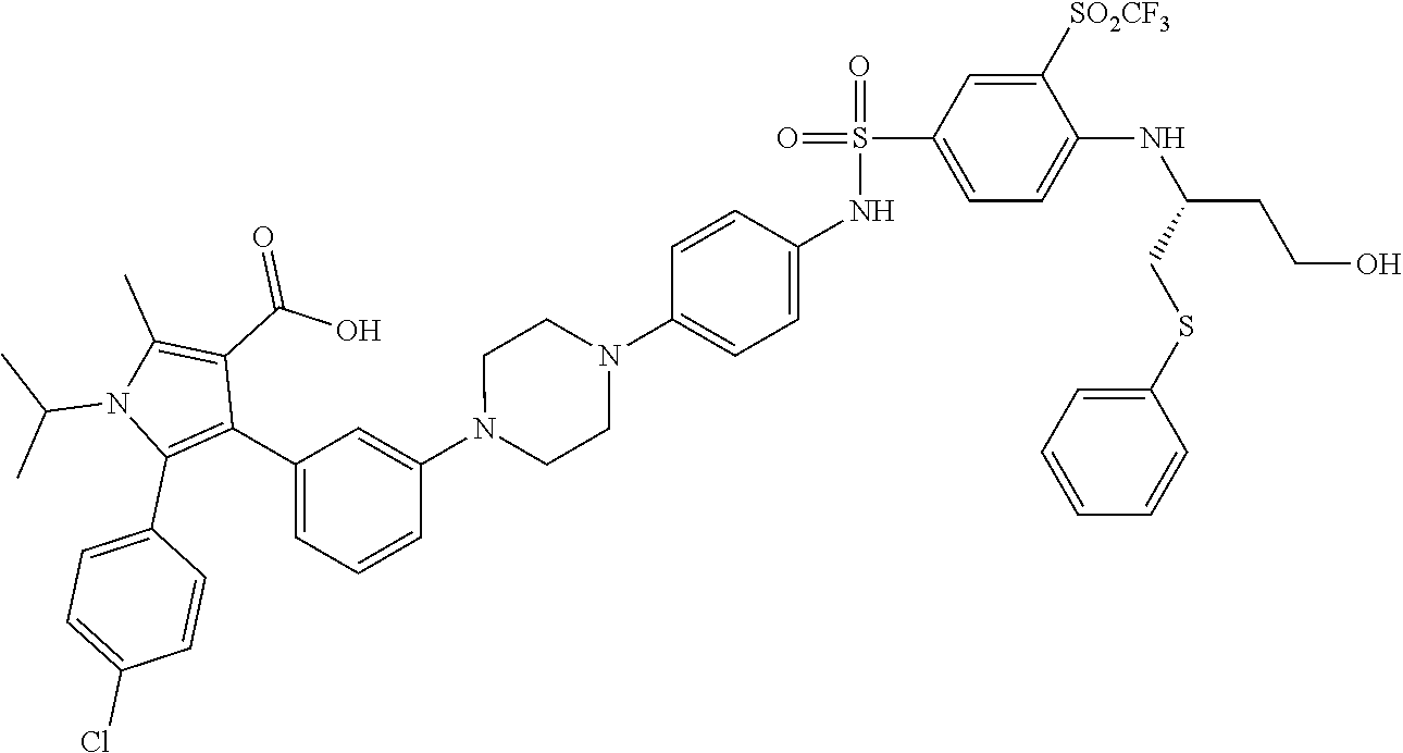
C1(N2CCN(C3=CC=C(NS(=O)(C4=CC=C(NC(CCO)CSC5=CC=CC=C5)C([SO2CF3])=C4)=O)C=C3)CC2)=CC(C2=C(C3=CC=C(Cl)C=C3)N(C(C)C)C(C)=C2C(O)=O)=CC=C1
